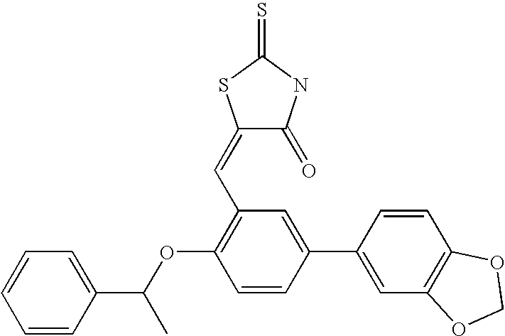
C1=CC=C(C(OC2=C(C=C3C(=O)NC(=S)S3)C=C(C3=CC4=C(C=C3)OCO4)C=C2)C)C=C1
